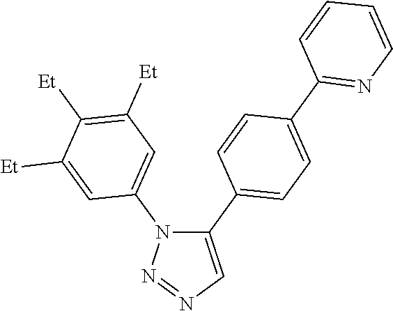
C1(C2=CC=C(C3=NC=CC=C3)C=C2)=CN=NN1C1=CC([Et])=C([Et])C([Et])=C1
